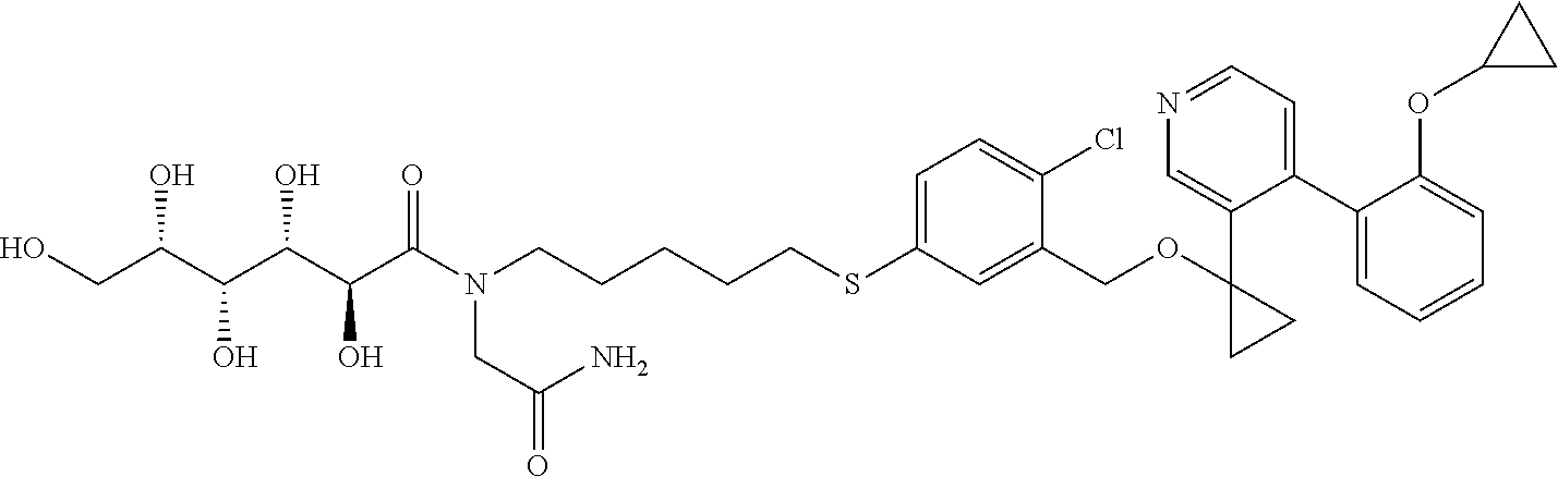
OCC(C(C(C(C(N(CCCCCSC1=CC=C(Cl)C(COC2(C3=CN=CC=C3C3=CC=CC=C3OC3CC3)CC2)=C1)CC(=O)N)=O)O)O)O)O
